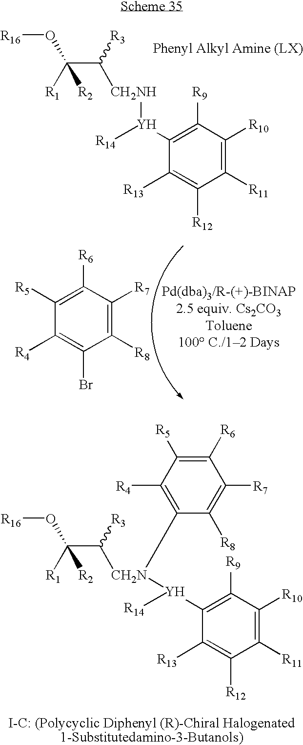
C(C([CH2NH][Y](C1=C([R9])C([R10])=C([R11])C([R12])=C1[R13])[R14])[R3])([R1])(O[R16])[R2].C1([R4])=C(Br)C([R8])=C([R7])C([R6])=C1[R5].C1([R13])=C([R12])C([R11])=C([R10])C([R9])=C1[Y]([CH2N](C(C([R1])(O[R16])[R2])[R3])C1=C([R4])C([R5])=C([R6])C([R7])=C1[R8])[R14]
